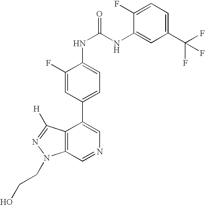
C1(C(F)(F)F)=CC=C(F)C(NC(NC2=CC=C(C3=CN=CC4=C3C([H])=NN4CCO)C=C2F)=O)=C1
